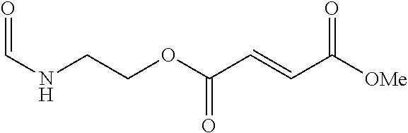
C(NCCOC(C=CC([OMe])=O)=O)=O
